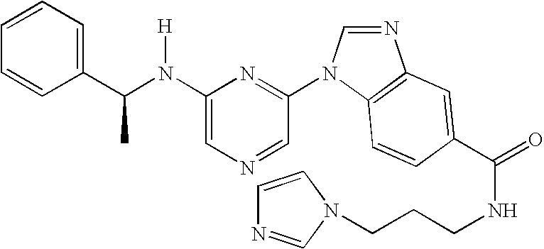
C1(N(C(C2=CC=CC=C2)C)[H])=CN=CC(N2C=NC3=C2C=CC(C(=O)NCCCN2C=NC=C2)=C3)=N1
